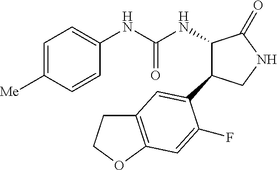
C1=C([Me])C=CC(NC(NC2C(C3=CC4=C(OCC4)C=C3F)CNC2=O)=O)=C1
